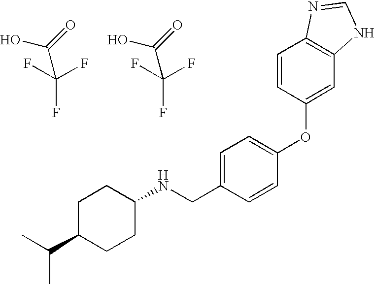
C(F)(F)(F)C(=O)O.C(F)(F)(F)C(=O)O.N(CC1=CC=C(OC2=CC3=C(C=C2)N=CN3)C=C1)C1CCC(C(C)C)CC1
